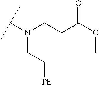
C(CC(OC)=O)N(C(C)C)CC[Ph]
